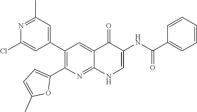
N1=C(C)C=C(C2=C(C3=CC=C(C)O3)N=C3C(=C2)C(=O)C(NC(C2=CC=CC=C2)=O)=CN3)C=C1Cl
